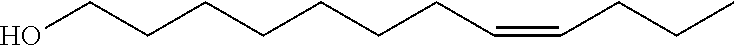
C(=CCCC)CCCCCCCO
